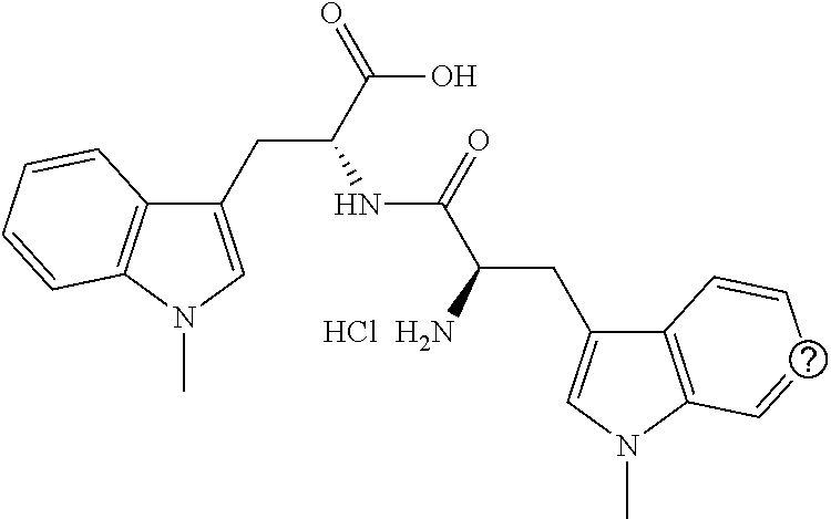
C1(CC(C(O)=O)NC(C(N)CC2=CN(C)C3=C2C=CC=C3)=O)=CN(C)C2=C1C=CC=C2.Cl
